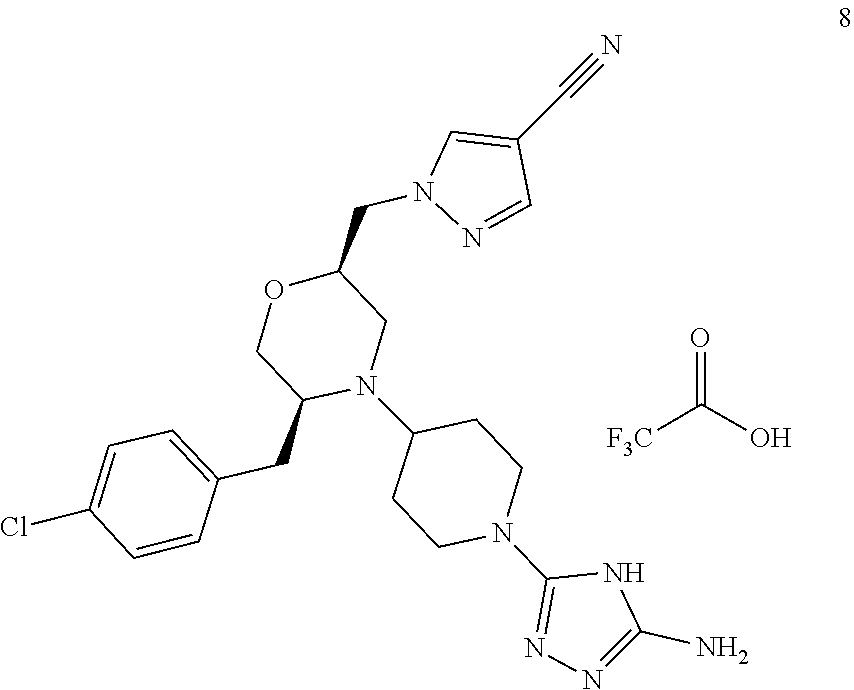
O=C(O)[F3C].C1(N2CCC(N3C(CC4=CC=C(Cl)C=C4)COC(CN4C=C(C#N)C=N4)C3)CC2)=NN=C(N)N1
